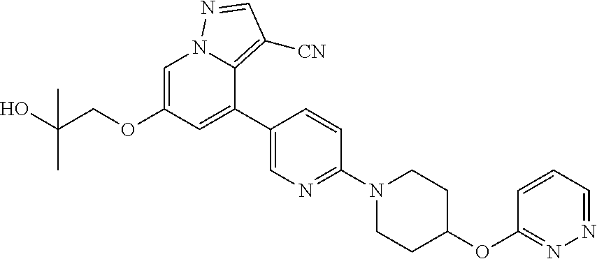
C1(OC2CCN(C3=NC=C(C4=CC(OCC(O)(C)C)=CN5C4=C([CN])C=N5)C=C3)CC2)=NN=CC=C1
